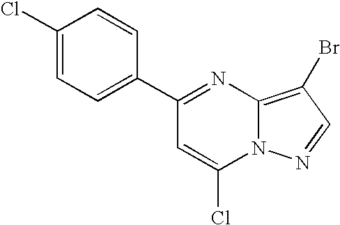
C1(Cl)=CC=C(C2=NC3=C(Br)C=NN3C(Cl)=C2)C=C1
